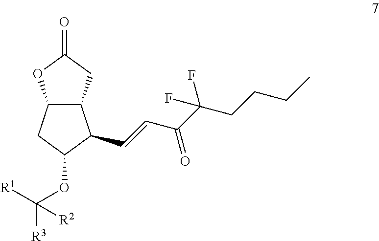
C12C(C(C=CC(=O)C(CCCC)(F)F)C(OC([R1])([R3])[R2])C1)CC(=O)O2
